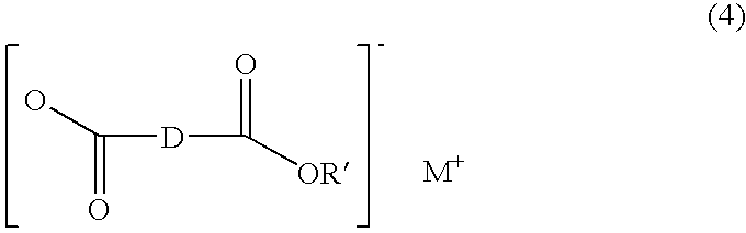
OC([D]C(=O)[OR])=O
